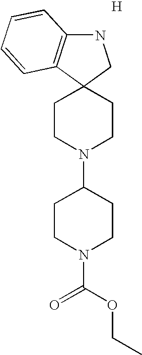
N1C2=C(C3(C1)CCN(C1CCN(C(=O)OCC)CC1)CC3)C=CC=C2.[H]
